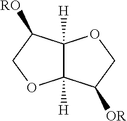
C12([H])C([H])(C([RO])CO1)OCC2[OR]
